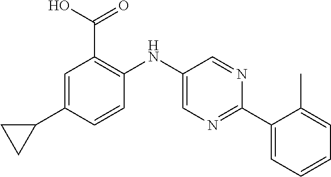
C1=C(C2CC2)C=CC(NC2=CN=C(C3=CC=CC=C3C)N=C2)=C1C(O)=O
